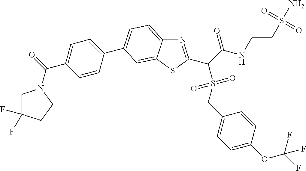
N1=C(C(C(NCCS(=O)(N)=O)=O)S(CC2=CC=C(OC(F)(F)F)C=C2)(=O)=O)SC2=CC(C3=CC=C(C(=O)N4CC(F)(F)CC4)C=C3)=CC=C12
